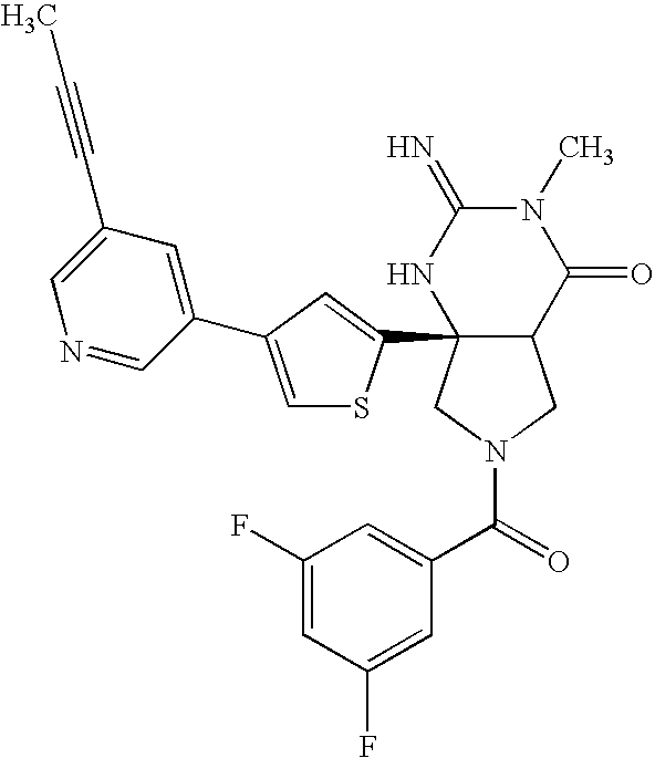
O=C(C1=CC(F)=CC(F)=C1)N1CC2C(C3=CC(C4=CC(C#CC)=CN=C4)=CS3)(C1)NC(=N)N(C)C2=O
